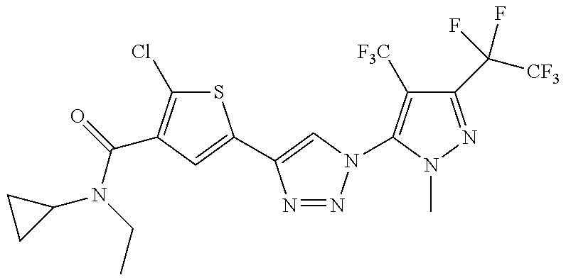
C1(N(C(=O)C2=C(Cl)SC(C3=CN(C4=C([F3C])C(C([CF3])(F)F)=NN4C)N=N3)=C2)CC)CC1
